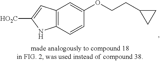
C12=C(C=CC(OCCC3CC3)=C1)NC([HO2C])=C2
